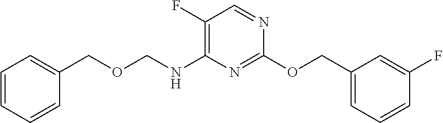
C1(OCC2=CC=CC(F)=C2)=NC(NCOCC2=CC=CC=C2)=C(F)C=N1
